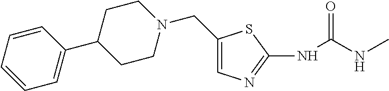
C1(CN2CCC(C3=CC=CC=C3)CC2)=CN=C(NC(NC)=O)S1
